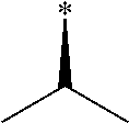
*C(C)C
